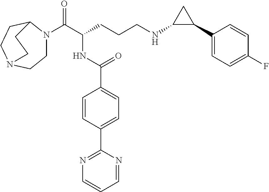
C1N(C(C(CCCNC2C(C3=CC=C(F)C=C3)C2)NC(C2=CC=C(C3=NC=CC=N3)C=C2)=O)=O)C2CCN(C1)CC2
